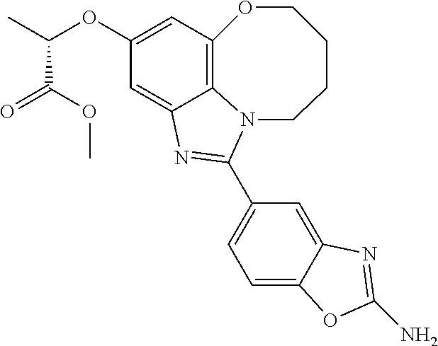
C12=C3C=C(OC(C)C(OC)=O)C=C1N=C(C1=CC=C4C(=C1)N=C(N)O4)N2CCCCO3
